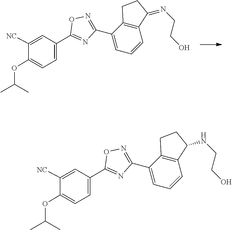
C1(C2=CC=CC3=C2CCC3=NCCO)=NOC(C2=CC=C(OC(C)C)C([NC])=C2)=N1.C1(C2=CC=CC3=C2CCC3NCCO)=NOC(C2=CC=C(OC(C)C)C([NC])=C2)=N1
